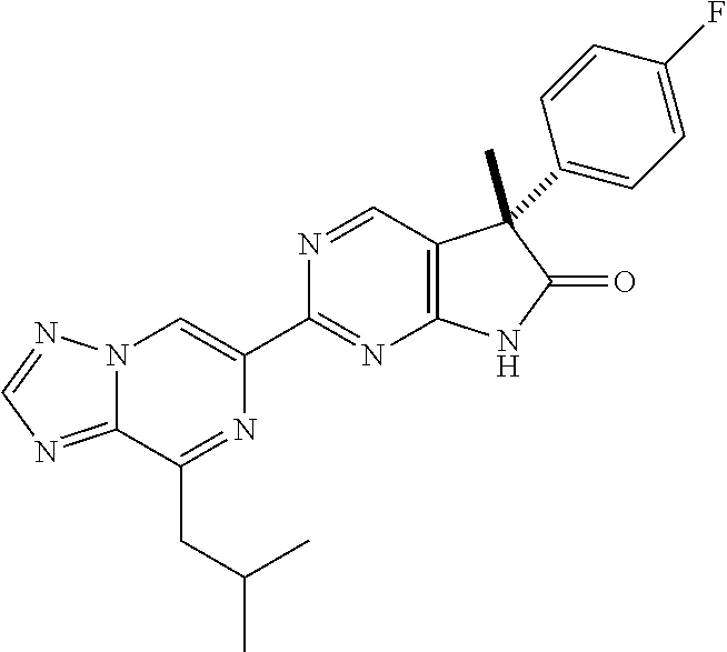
C12=NC=NN1C=C(C1=NC3=C(C=N1)C(C)(C1=CC=C(F)C=C1)C(=O)N3)N=C2CC(C)C
